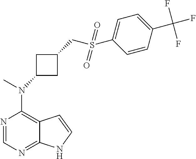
N1=CN=C2C(=C1N(C)C1CC(CS(C3=CC=C(C(F)(F)F)C=C3)(=O)=O)C1)C=CN2
